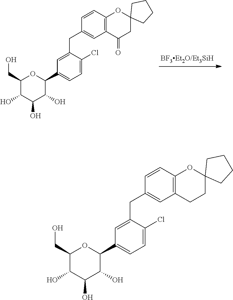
C1(CO)C(O)C(O)C(O)C(C2=CC=C(Cl)C(CC3=CC4=C(C=C3)OC3(CC4=O)CCCC3)=C2)O1.C1(CO)C(O)C(O)C(O)C(C2=CC=C(Cl)C(CC3=CC4=C(C=C3)OC3(CC4)CCCC3)=C2)O1
